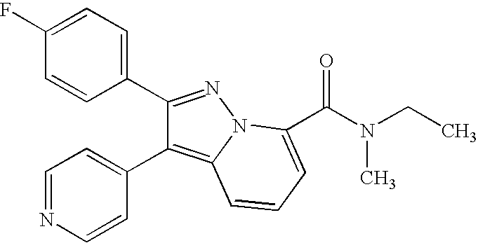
C1(F)=CC=C(C2=NN3C(=C2C2=CC=NC=C2)C=CC=C3C(N(CC)C)=O)C=C1
